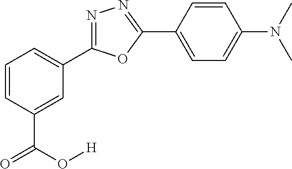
N1=C(C2=CC=CC(C(=O)O[H])=C2)OC(C2=CC=C(N(C)C)C=C2)=N1
